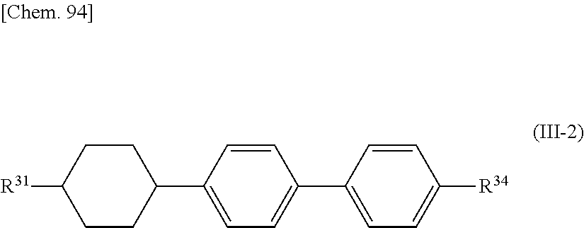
C1=CC([R34])=CC=C1C1=CC=C(C2CCC([R31])CC2)C=C1
